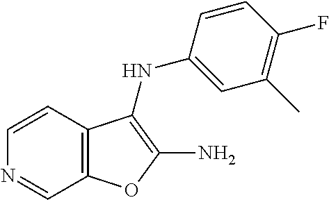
C1=CC2=C(C=N1)OC(N)=C2NC1=CC(C)=C(F)C=C1
